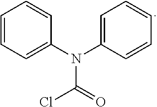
C1=CC=C(N(C2=CC=CC=C2)C(Cl)=O)C=C1
